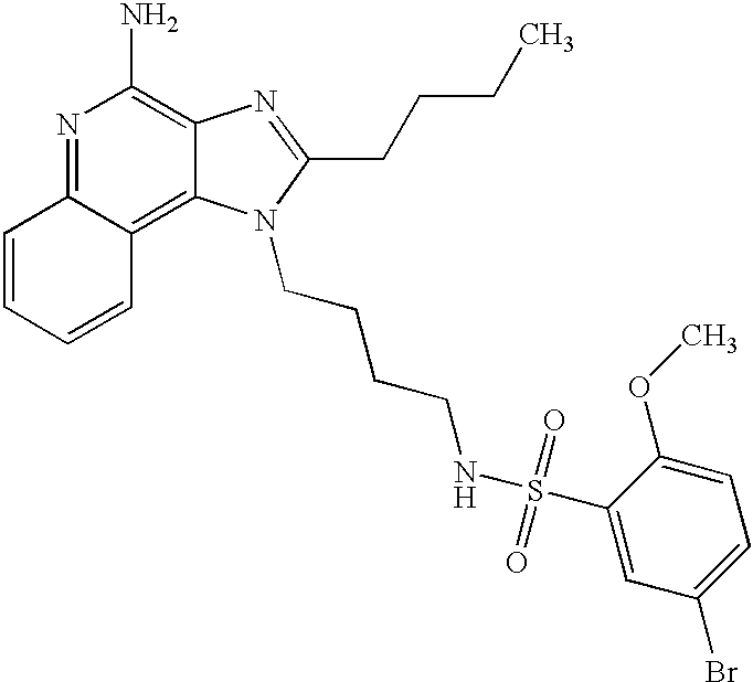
N1=C2C(=C3C(=C1N)N=C(CCCC)N3CCCCNS(C1=CC(Br)=CC=C1OC)(=O)=O)C=CC=C2
